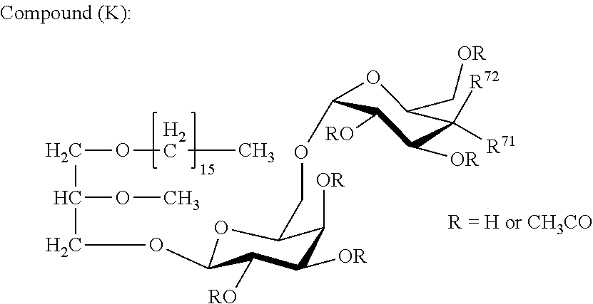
C(OCC)C(OC)COC1OC(COC2OC(C[OR])C([R72])([R71])C([OR])C2[RO])C([OR])C([OR])C1[RO]
